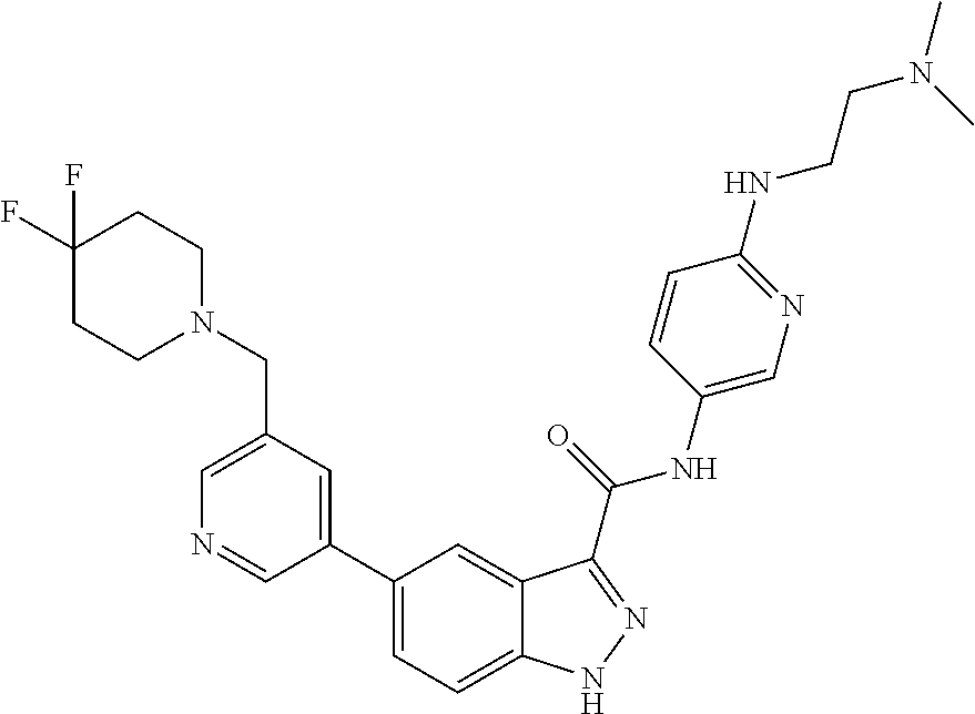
C1(CN2CCC(F)(F)CC2)=CN=CC(C2=CC=C3C(=C2)C(C(NC2=CN=C(NCCN(C)C)C=C2)=O)=NN3)=C1
